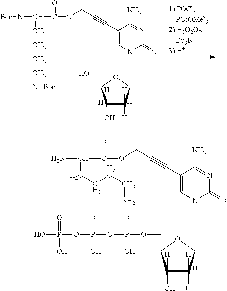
C1(C#CCOC(C(N)CCCCN)=O)=CN(C2([H])OC(COP(=O)(O)OP(=O)(O)OP(=O)(O)O)([H])C([H])(O)C2([H])[H])C(=O)N=C1N.C1(C#CCOC(C([BocHN])CCCC[NHBoc])=O)=CN(C2([H])OC(CO)([H])C([H])(O)C2([H])[H])C(=O)N=C1N
